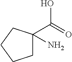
C(=O)(O)C1(N)CCCC1
